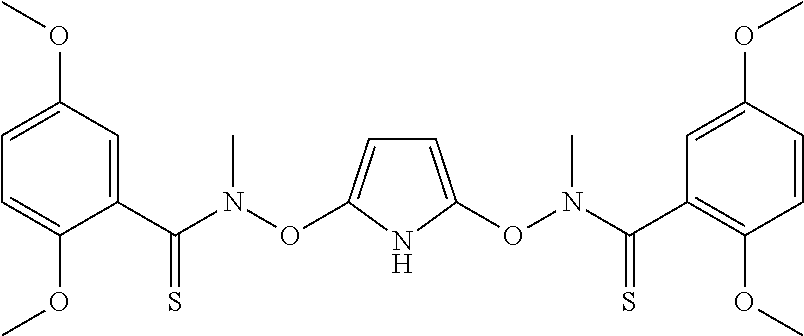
C1(C(N(OC2=CC=C(ON(C(C3=C(OC)C=CC(OC)=C3)=S)C)N2)C)=S)=CC(OC)=CC=C1OC
